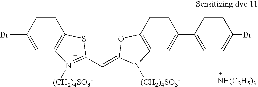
C1=CC2=C(C=C1C1=CC=C(Br)C=C1)N([(CH2)4SO3-])C(=CC1=N([(CH2)4SO3-])C3=C(C=CC(Br)=C3)S1)O2.[NH(C2H5)3]
